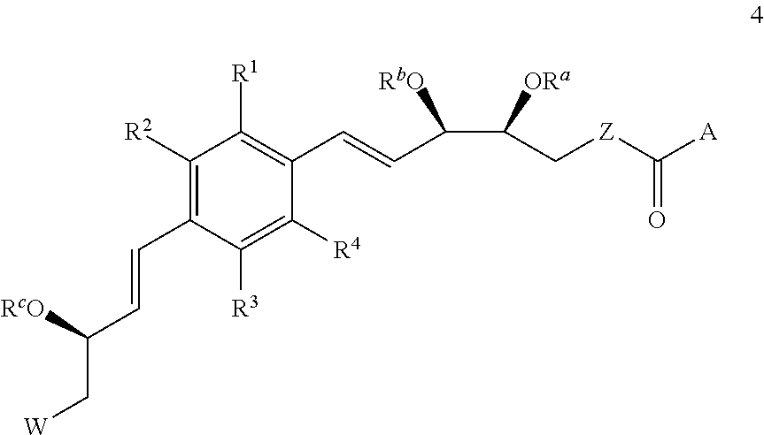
C1(C=CC(C([ORa])C[Z]C([A])=O)[RbO])=C([R1])C([R2])=C(C=CC(C[W])[RcO])C([R3])=C1[R4]
